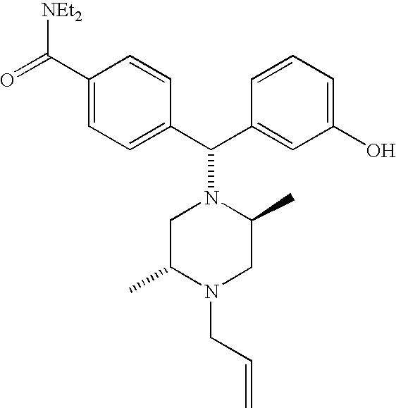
C1(C(C2=CC(O)=CC=C2)N2CC(C)N(CC=C)CC2C)=CC=C(C(=O)[NEt2])C=C1
